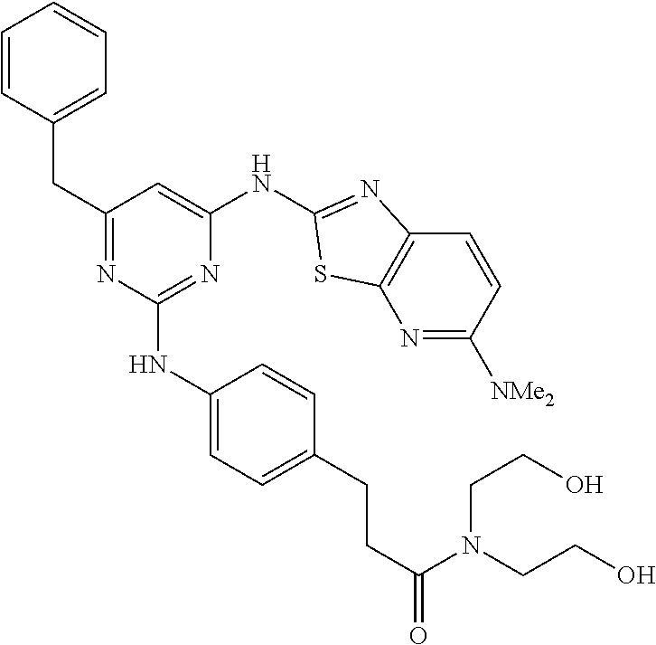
C1(CC2=CC=CC=C2)=NC(NC2=CC=C(CCC(N(CCO)CCO)=O)C=C2)=NC(NC2=NC3=C(N=C([NMe2])C=C3)S2)=C1
